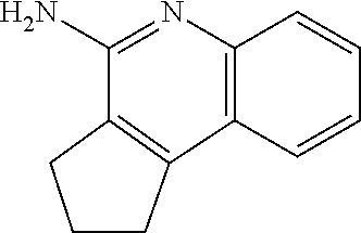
C12=C(N=C(N)C3=C1CCC3)C=CC=C2
